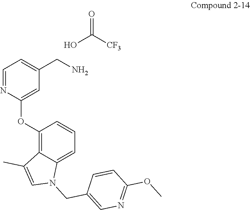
C1=NC(OC2=C3C(=CC=C2)N(CC2=CN=C(OC)C=C2)C=C3C)=CC(CN)=C1.OC(=O)[CF3]
